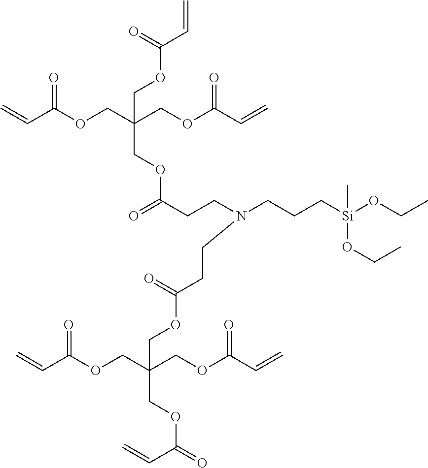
C=CC(OCC(COC(C=C)=O)(COC(C=C)=O)COC(CCN(CCC[Si](OCC)(OCC)C)CCC(OCC(COC(C=C)=O)(COC(C=C)=O)COC(C=C)=O)=O)=O)=O
